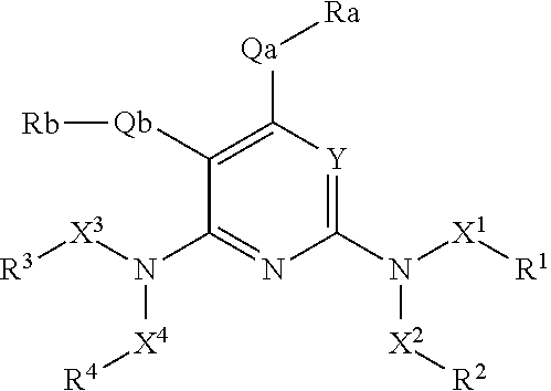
C1([Qb][Rb])=C([Qa][Ra])[Y]=C(N([X1][R1])[X2][R2])N=C1N([X3][R3])[X4][R4]
